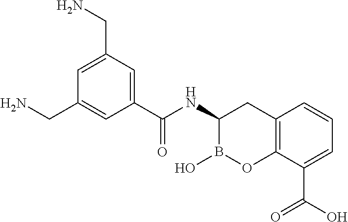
C1(C(NC2CC3=C(OB2O)C(C(O)=O)=CC=C3)=O)=CC(CN)=CC(CN)=C1
